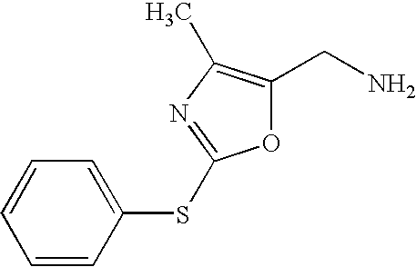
C1=CC(SC2=NC(C)=C(CN)O2)=CC=C1
